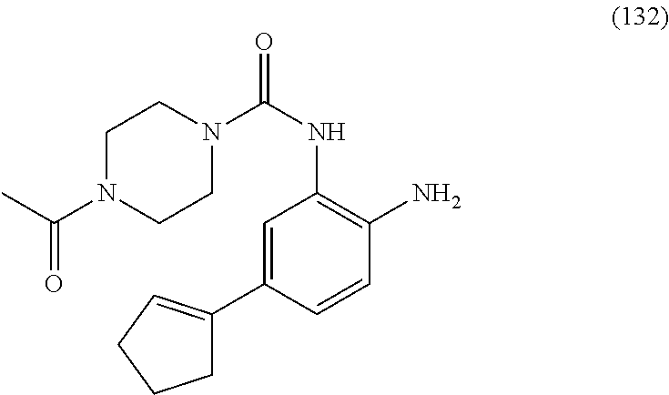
O=C(NC1=C(N)C=CC(C2=CCCC2)=C1)N1CCN(C(C)=O)CC1
